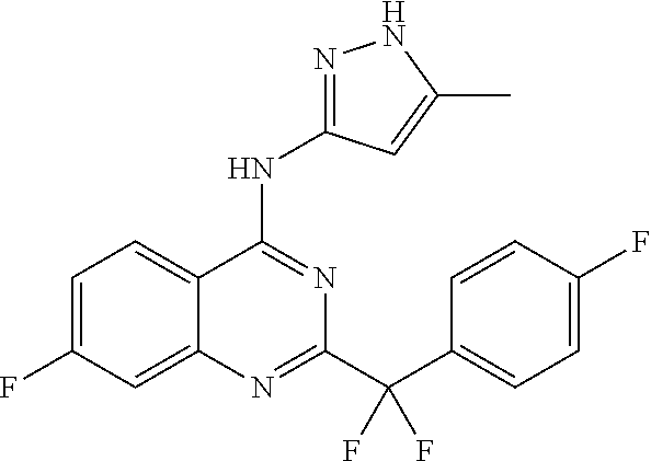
C1=C(F)C=C2C(=C1)C(NC1=NNC(C)=C1)=NC(C(C1=CC=C(F)C=C1)(F)F)=N2
